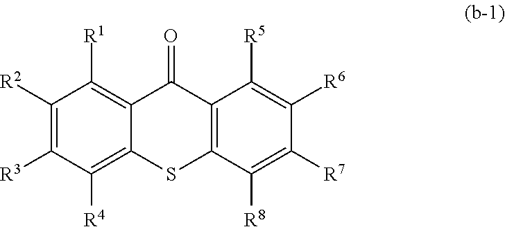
C1([R2])=C([R3])C([R4])=C2C(=C1[R1])C(=O)C1=C(S2)C([R8])=C([R7])C([R6])=C1[R5]
